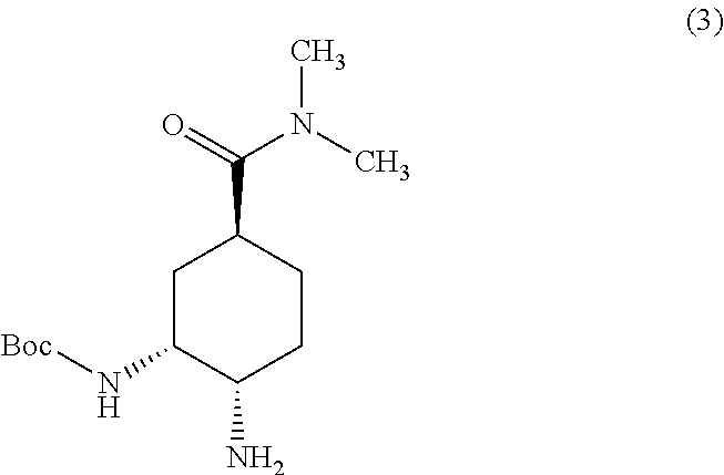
C1C(N[Boc])C(N)CCC1C(=O)N(C)C
